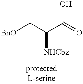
[BnO]CC(C(=O)O)[NHCbz]
